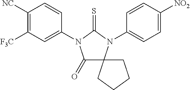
C1(=O)C2(N(C3=CC=C([NO2])C=C3)C(=S)N1C1=CC([F3C])=C([NC])C=C1)CCCC2
